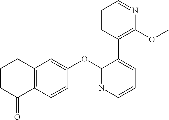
C12=C(C=CC(OC3=NC=CC=C3C3=C(OC)N=CC=C3)=C1)C(=O)CCC2
